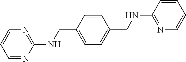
C1=CC(CNC2=NC=CC=N2)=CC=C1CNC1=NC=CC=C1
